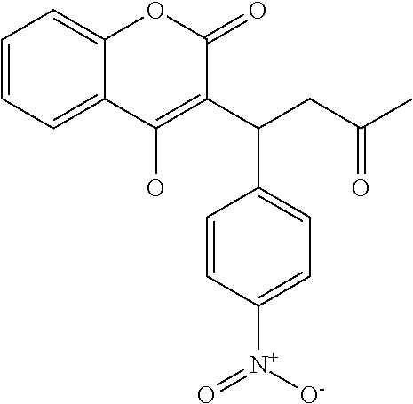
C1=CC=C2C(=C1)OC(=O)C(C(CC(C)=O)C1=CC=C([N+]([O-])=O)C=C1)=C2O
